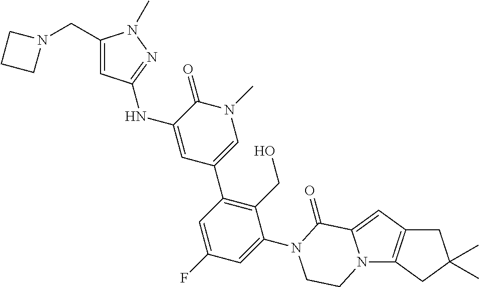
N(C1=CC(C2=C(CO)C(N3C(=O)C4=CC5=C(N4CC3)CC(C)(C)C5)=CC(F)=C2)=CN(C)C1=O)C1=NN(C)C(CN2CCC2)=C1
